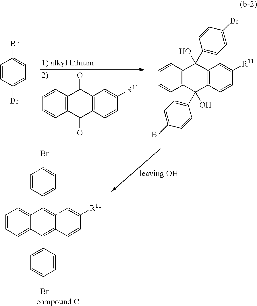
C12=C(C=CC=C1)C(=O)C1=C(C2=O)C=C([R11])C=C1.C1=CC(Br)=CC=C1Br.C1=CC2=C(C=C1)C(O)(C1=CC=C(Br)C=C1)C1=C(C2(O)C2=CC=C(Br)C=C2)C=C([R11])C=C1.C1=CC=C2C(=C1)C(C1=CC=C(Br)C=C1)=C1C(=C2C2=CC=C(Br)C=C2)C=CC([R11])=C1
